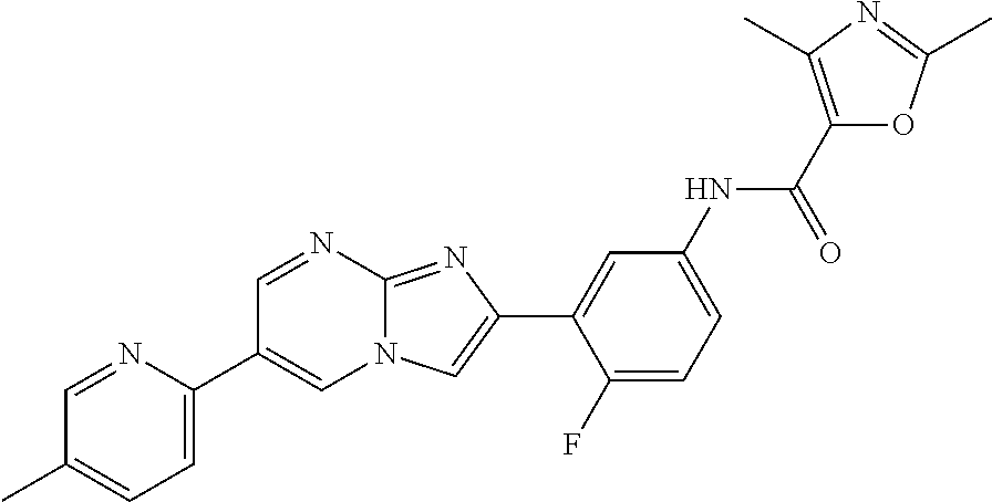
C1=NC2=NC(C3=CC(NC(C4=C(C)N=C(C)O4)=O)=CC=C3F)=CN2C=C1C1=CC=C(C)C=N1
